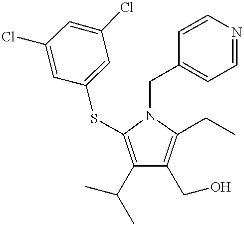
C1(C(C)C)=C(SC2=CC(Cl)=CC(Cl)=C2)N(CC2=CC=NC=C2)C(CC)=C1CO
